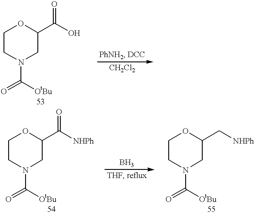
C1CN(C(=O)[OtBu])CC(C(O)=O)O1.C1CN(C(=O)[OtBu])CC(C([NHPh])=O)O1.C1CN(C(=O)[OtBu])CC(C[NHPh])O1
